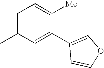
CC1=CC=C([Me])C(C2=COC=C2)=C1
